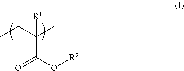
C(C(O[R2])=O)(CC)(C)[R1]
